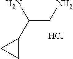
C(C(C1CC1)N)N.Cl
